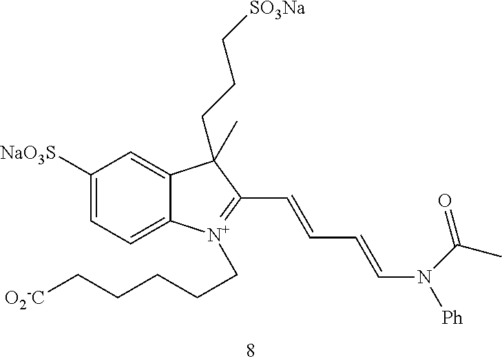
C1([NaO3S])=CC=C2C(=C1)C(C)(CCC[SO3Na])C(C=CC=CN(C(C)=O)[Ph])=[N+]2CCCCC[O2-C]
